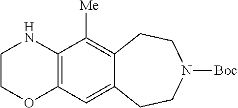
C1COC2=C(C([Me])=C3C(=C2)CCN([Boc])CC3)N1
